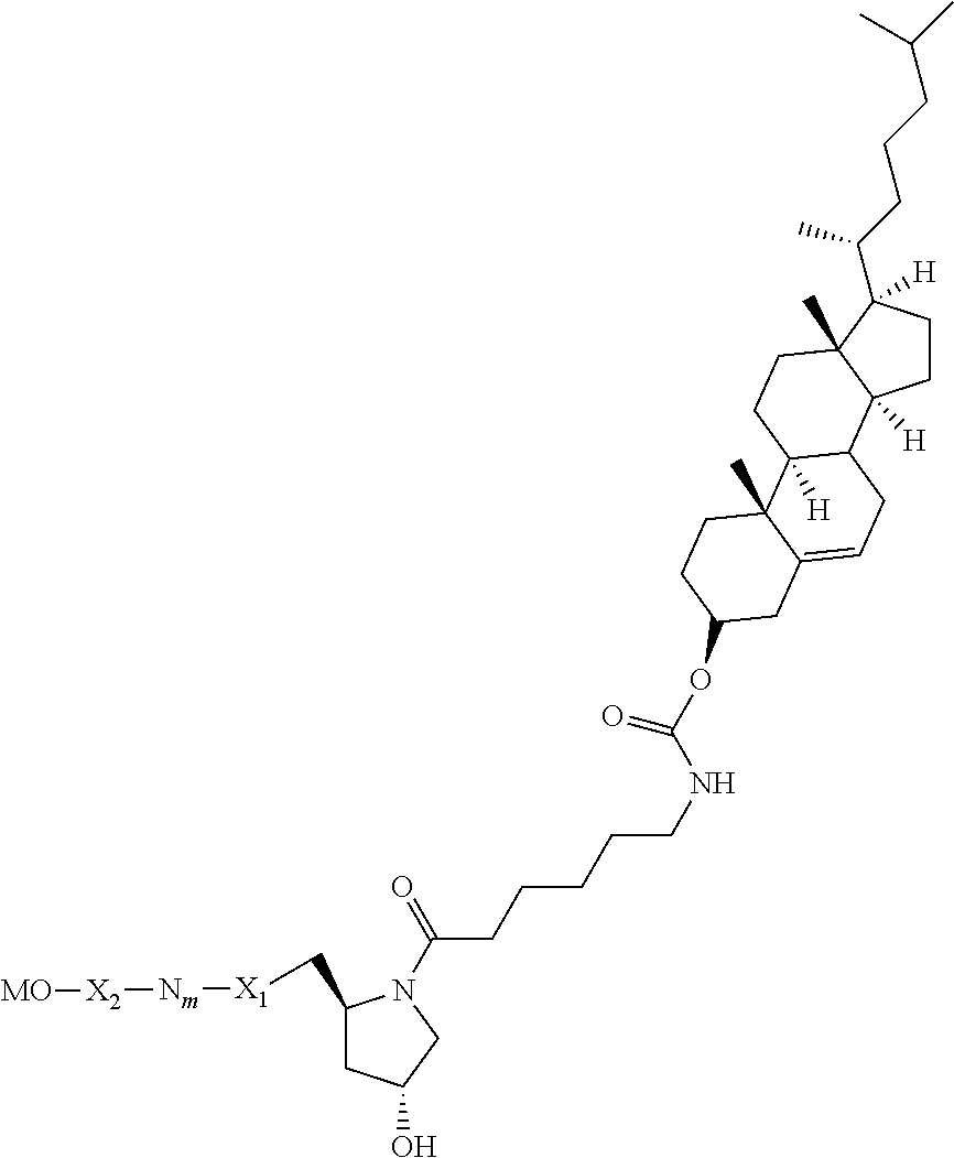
C1(C[X1][Nm][X2][MO])CC(O)CN1C(=O)CCCCCNC(=O)OC1CCC2(C)C3([H])CCC4(C)C([H])(CCC4(C(CCCC(C)C)C)[H])C3CC=C2C1
